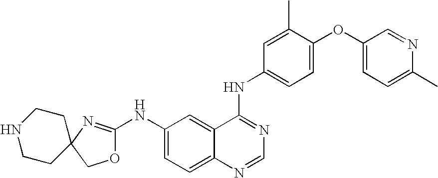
C1OC(NC2=CC=C3C(=C2)C(NC2=CC=C(OC4=CC=C(C)N=C4)C(C)=C2)=NC=N3)=NC12CCNCC2
